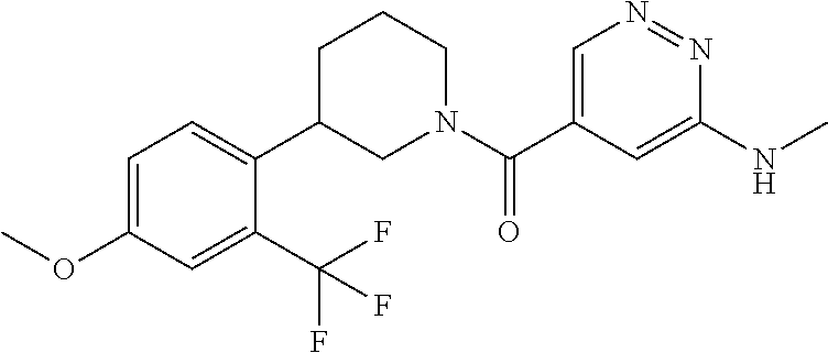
C1=C(C(N2CCCC(C3=CC=C(OC)C=C3C(F)(F)F)C2)=O)C=C(NC)N=N1
